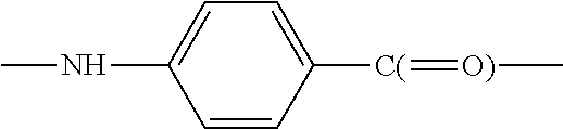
C1=CC([C(]=[O)]C)=CC=C1NC
